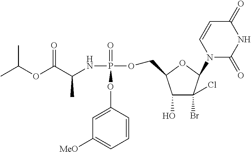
CC(OC(C(NP(=O)(OC1=CC([MeO])=CC=C1)OCC1C(O)C(Br)(Cl)C(N2C(=O)NC(=O)C=C2)O1)C)=O)C
